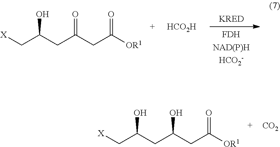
[X]CC(CC(CC([OR1])=O)=O)O.[HCO2H].[X]CC(CC(CC([OR1])=O)O)O.[CO2]
